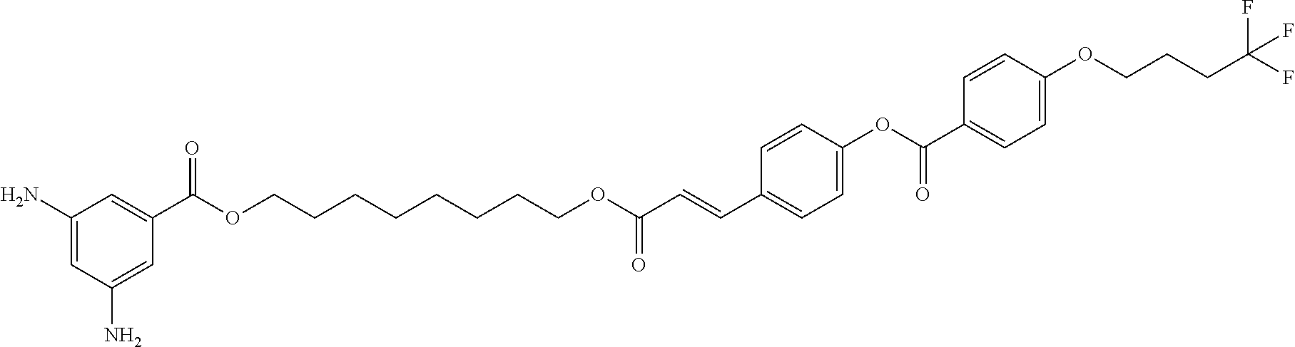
C1(N)=CC(N)=CC(C(OCCCCCCCCOC(C=CC2=CC=C(OC(=O)C3=CC=C(OCCCC(F)(F)F)C=C3)C=C2)=O)=O)=C1
